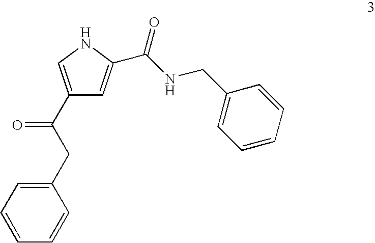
C1=CC=CC(CC(=O)C2=CNC(C(NCC3=CC=CC=C3)=O)=C2)=C1
